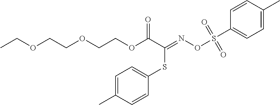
CCOCCOCCOC(C(=NOS(C1=CC=C(C)C=C1)(=O)=O)SC1=CC=C(C)C=C1)=O
